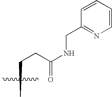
CCCC(NCC1=NC=CC=C1)=O
